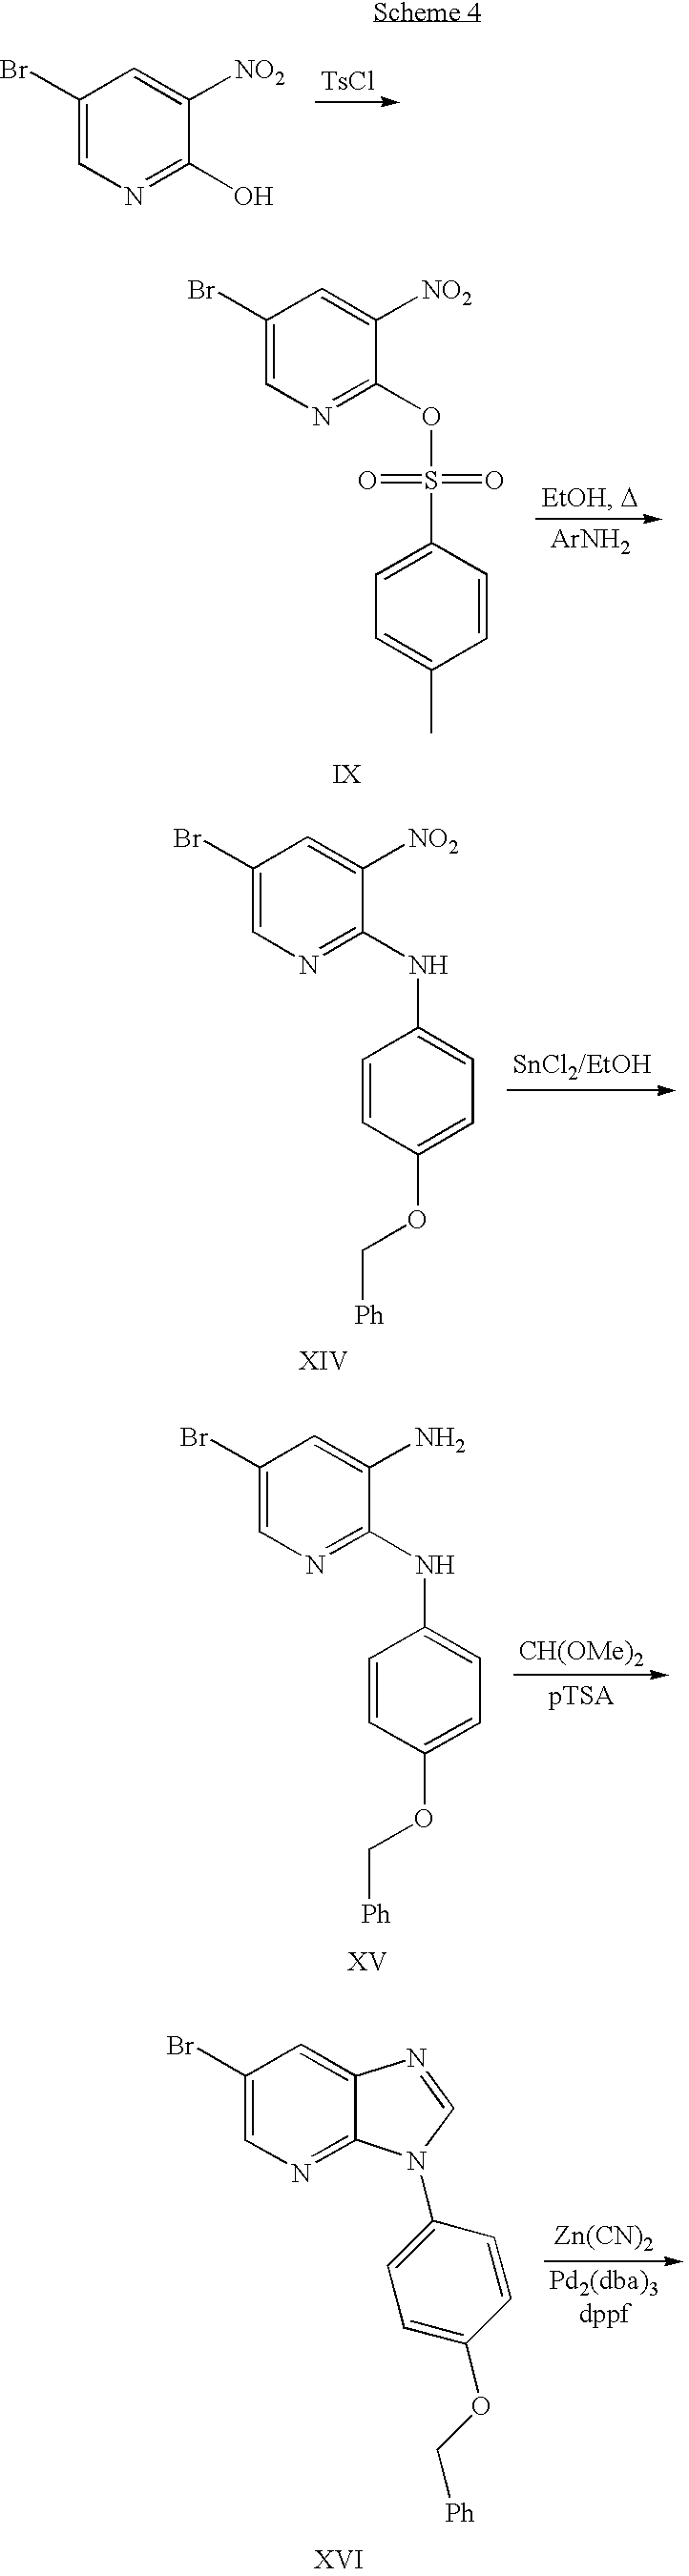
[TsCl].C1(Br)=CN=C(O)C([NO2])=C1.C1(Br)=CN=C(NC2=CC=C(OC[Ph])C=C2)C([NO2])=C1.C1(Br)=CN=C(OS(C2=CC=C(C)C=C2)(=O)=O)C([NO2])=C1.[ArNH2].[CH(OMe)2].C1(Br)=CN=C(NC2=CC=C(OC[Ph])C=C2)C(N)=C1.[Zn(CN)2].C1(Br)=CN=C2C(=C1)N=CN2C1=CC=C(OC[Ph])C=C1
